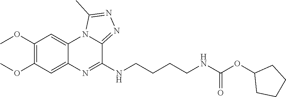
C1(OC)=C(OC)C=C2C(=C1)N1C(=NN=C1C)C(NCCCCNC(OC1CCCC1)=O)=N2
